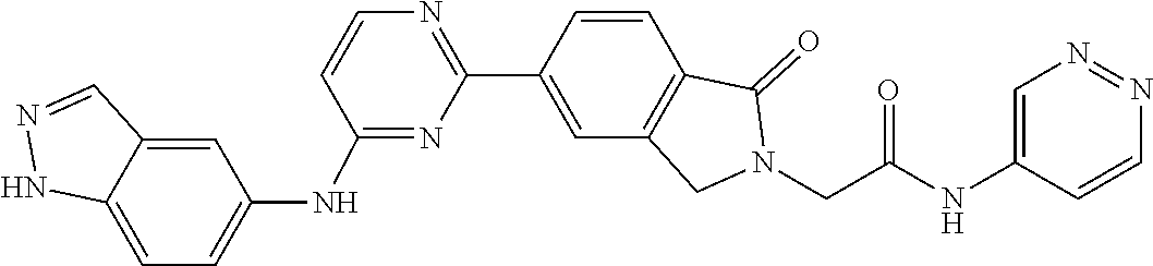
C1=CC2=C(C=C1C1=NC=CC(NC3=CC=C4NN=CC4=C3)=N1)CN(CC(NC1=CN=NC=C1)=O)C2=O
